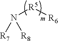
N([R5][R6])([R7])[R8]
